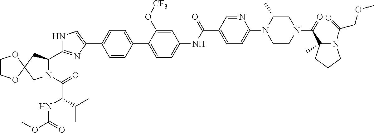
N1C=C(C2=CC=C(C3=CC=C(NC(C4=CC=C(N5CCN(C(=O)C6(C)N(C(=O)COC)CCC6)CC5C)N=C4)=O)C=C3O[CF3])C=C2)N=C1C1N(C(=O)C(NC(OC)=O)C(C)C)CC2(C1)OCCO2
